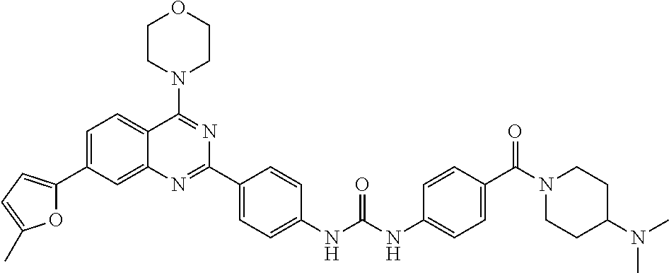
C1=C(C2=CC=C(C)O2)C=C2C(=C1)C(N1CCOCC1)=NC(C1=CC=C(NC(NC3=CC=C(C(N4CCC(N(C)C)CC4)=O)C=C3)=O)C=C1)=N2
